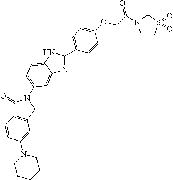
C1(=O)C2=C(CN1C1=CC=C3NC(C4=CC=C(OCC(=O)N5CCS(=O)(=O)C5)C=C4)=NC3=C1)C=C(N1CCCCC1)C=C2
